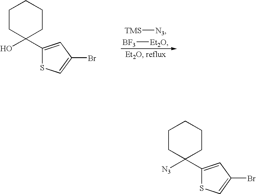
C1(C2(O)CCCCC2)=CC(Br)=CS1.[TMS][N3].[BF3][Et2O].C1(C2([N3])CCCCC2)=CC(Br)=CS1
